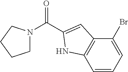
C1N(C(=O)C2=CC3=C(C=CC=C3Br)N2)CCC1
